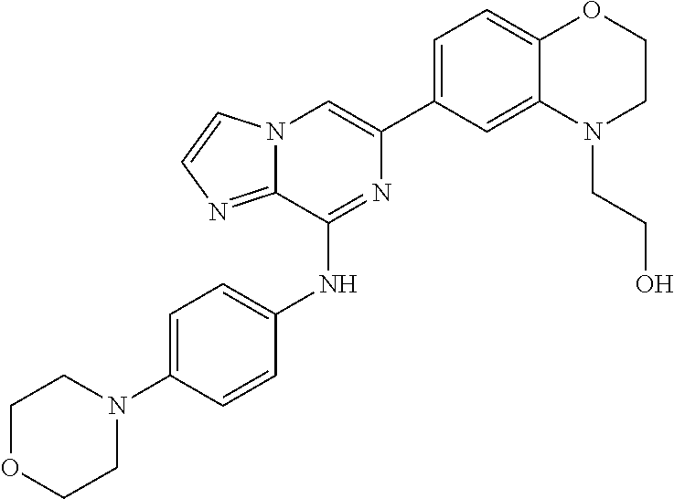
C1(C2=CC=C3C(=C2)N(CCO)CCO3)=CN2C(=NC=C2)C(NC2=CC=C(N3CCOCC3)C=C2)=N1
